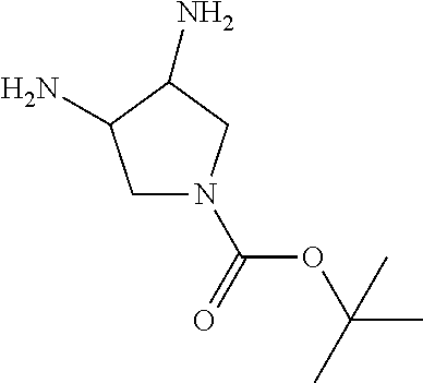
NC1CN(C(OC(C)(C)C)=O)CC1N
